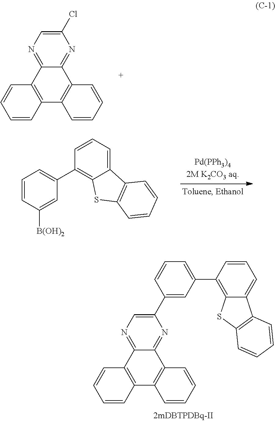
C1(C2=CC(C3=C4C(=CC=C3)C3=C(S4)C=CC=C3)=CC=C2)=CN=C2C(=N1)C1=C(C3=C2C=CC=C3)C=CC=C1.C1=CC([B(OH)2])=CC(C2=C3C(=CC=C2)C2=C(S3)C=CC=C2)=C1.C1(Cl)=CN=C2C(=N1)C1=C(C3=C2C=CC=C3)C=CC=C1
